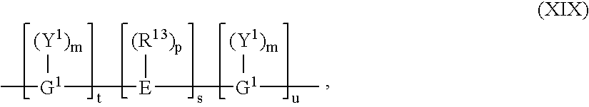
C[G1]([(Y1)m])[E]([(R13)p])[G1]([(Y1)m])C
